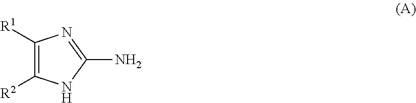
C1([R1])=C([R2])NC(N)=N1
